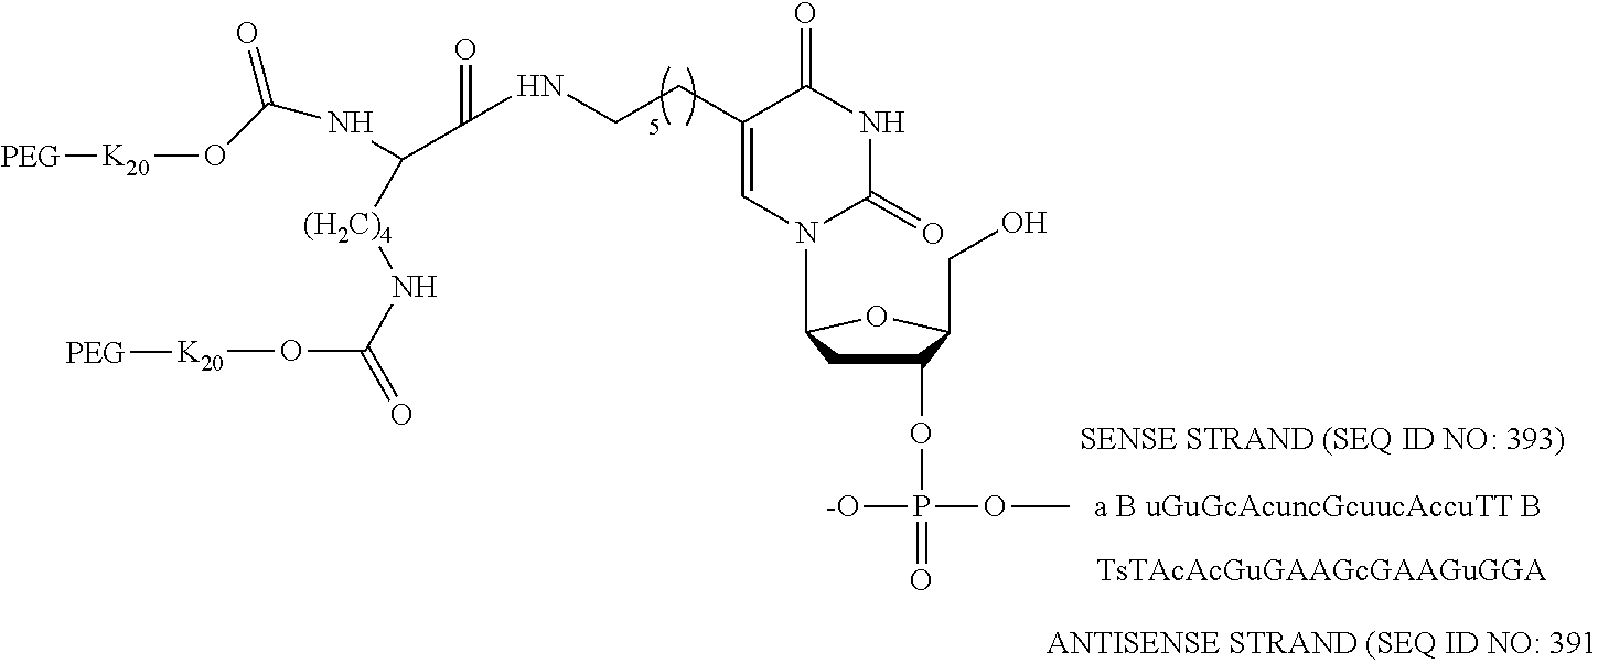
[a B uGuGcAcuncGcuucAccuTT B].C1(CCNC(=O)C(NC(=O)O[K20][PEG])[(H2C)4]NC(=O)O[K20][PEG])=CN(C2CC(OP(OC)([-O])=O)C(CO)O2)C(=O)NC1=O
